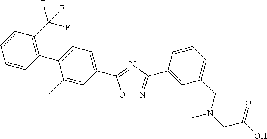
C1=CC=CC(C2=CC=C(C3=NC(C4=CC(CN(CC(O)=O)C)=CC=C4)=NO3)C=C2C)=C1C(F)(F)F
